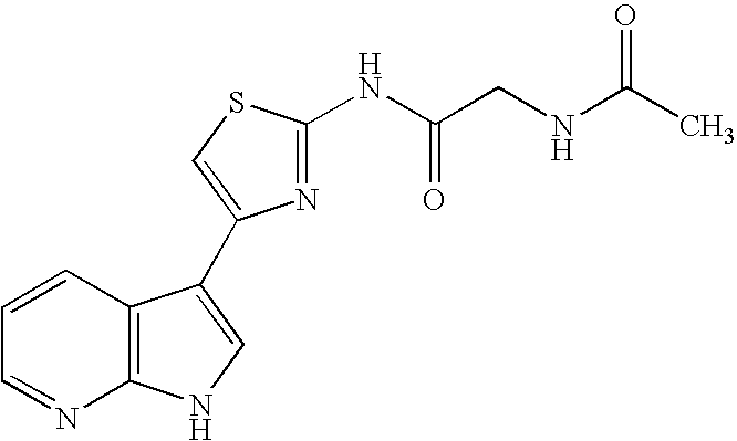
C1=CC2=C(N=C1)NC=C2C1=CSC(NC(CNC(C)=O)=O)=N1
